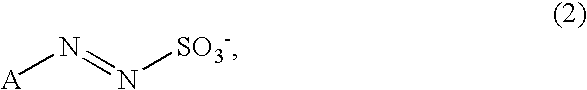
[A]N=N[SO3-]
